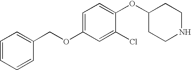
C1=CC=CC(COC2=CC=C(OC3CCNCC3)C(Cl)=C2)=C1
